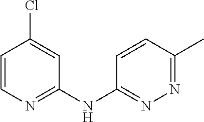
C1=C(Cl)C=CN=C1NC1=NN=C(C)C=C1
